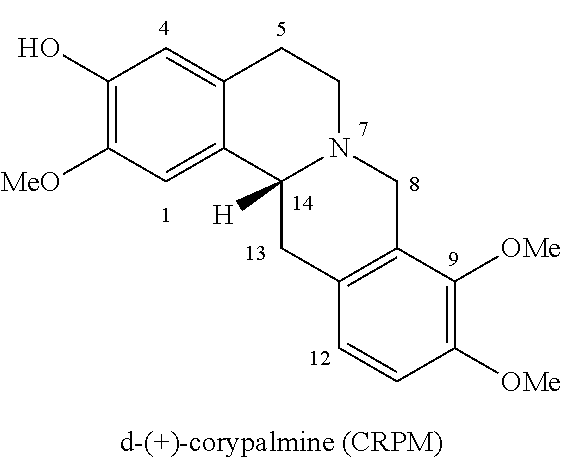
C1(O)=C([MeO])C=C2C(=C1)CCN1C2([H])CC2=C(C1)C([OMe])=C([OMe])C=C2
